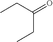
C(C(=O)CC)C
